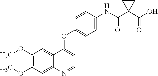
C1(OC)=C(OC)C=C2C(=C1)C(OC1=CC=C(NC(C3(C(O)=O)CC3)=O)C=C1)=CC=N2
